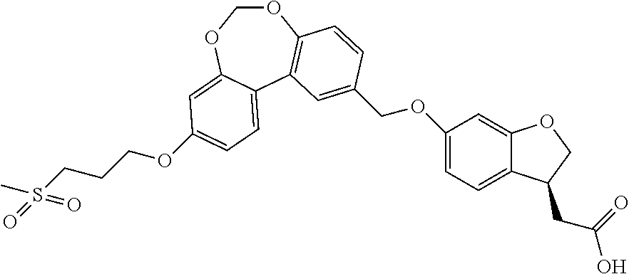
O1COC2=CC(OCCCS(C)(=O)=O)=CC=C2C2=C1C=CC(COC1=CC=C3C(=C1)OCC3CC(O)=O)=C2
